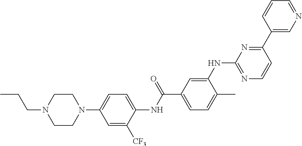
C1CN(C2=CC=C(NC(C3=CC=C(C)C(NC4=NC=CC(C5=CN=CC=C5)=N4)=C3)=O)C([CF3])=C2)CCN1CCC
